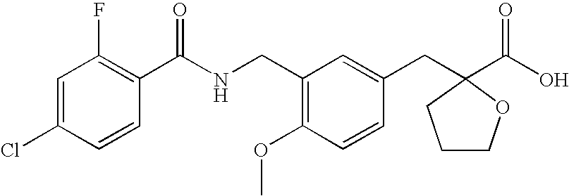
C1=C(Cl)C=CC(C(NCC2=C(OC)C=CC(CC3(C(O)=O)CCCO3)=C2)=O)=C1F
